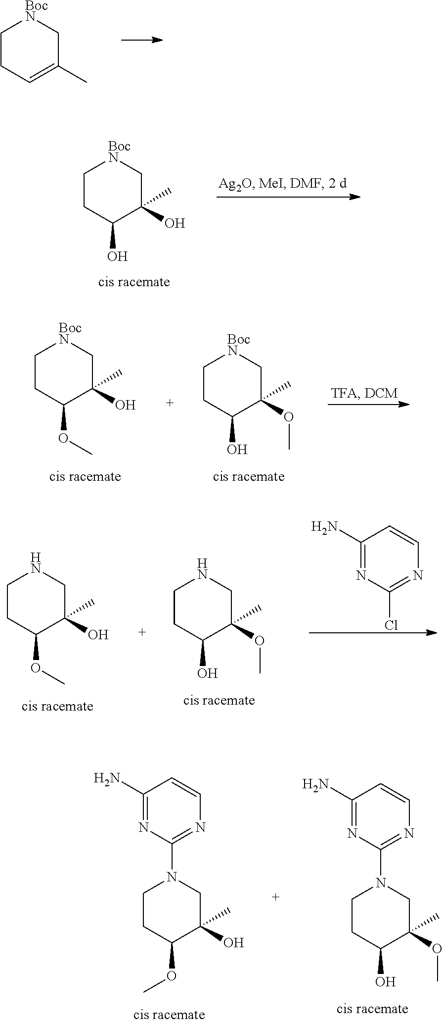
C1CC=C(C)C[BocN]1.C1CC(O)C(O)(C)C[BocN]1.C1CC(OC)C(O)(C)CN1C1=NC=CC(N)=N1.C1CC(O)C(OC)(C)CN1C1=NC=CC(N)=N1.C1CC(OC)C(O)(C)C[BocN]1.C1CC(O)C(OC)(C)C[BocN]1.C1CC(OC)C(O)(C)CN1.C1CC(O)C(OC)(C)CN1.C1(N)=NC(Cl)=NC=C1
